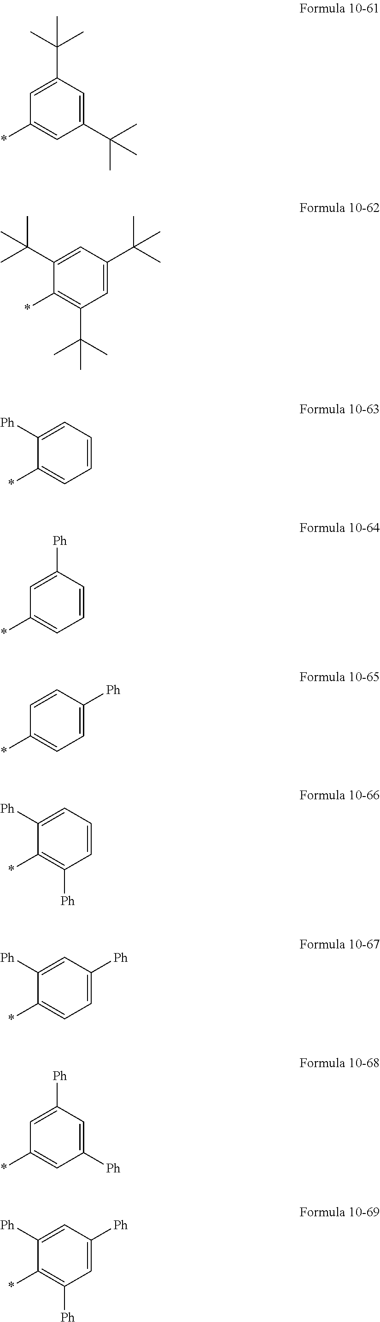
C1(C(C)(C)C)=CC(C(C)(C)C)=CC(*)=C1.C1=C(C(C)(C)C)C=C(C(C)(C)C)C(*)=C1C(C)(C)C.C1=CC=C([Ph])C(*)=C1.C1=CC([Ph])=CC(*)=C1.C1=C([Ph])C=CC(*)=C1.C1=CC=C([Ph])C(*)=C1[Ph].C1=C([Ph])C=C([Ph])C(*)=C1.C1([Ph])=CC([Ph])=CC(*)=C1.C1=C([Ph])C=C([Ph])C(*)=C1[Ph]
